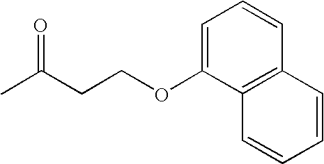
C(CCOC1=CC=CC2=C1C=CC=C2)(C)=O
